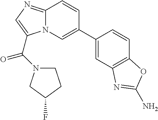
C1(C2=CN3C(=NC=C3C(=O)N3CCC(F)C3)C=C2)=CC2=C(C=C1)OC(N)=N2
